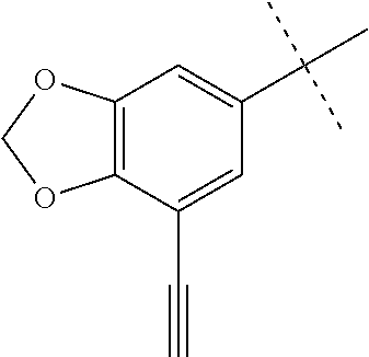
C12=C(C(C#C)=CC(C(C)(C)C)=C1)OCO2
